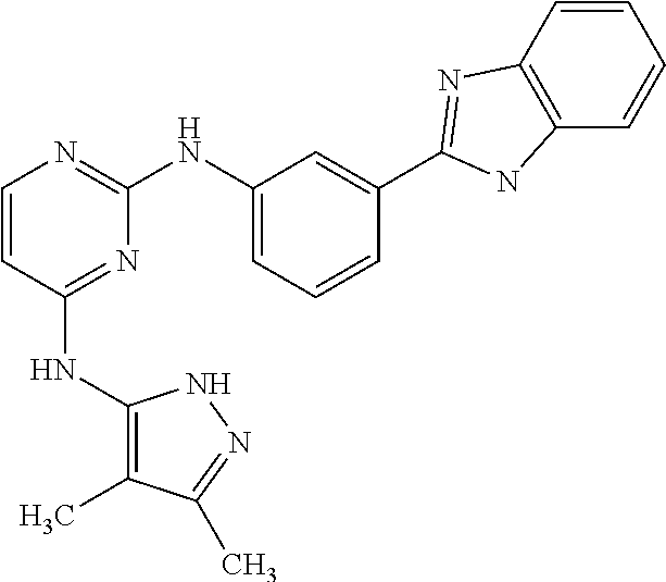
C1=CC(NC2=C(C)C(C)=NN2)=NC(NC2=CC=CC(C3=NC4=C(C=CC=C4)N3)=C2)=N1
